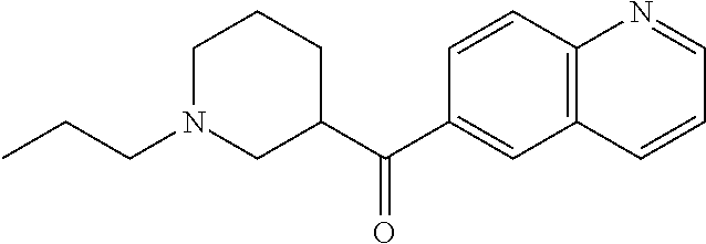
C1N(CCC)CC(C(C2=CC3=C(C=C2)N=CC=C3)=O)CC1
